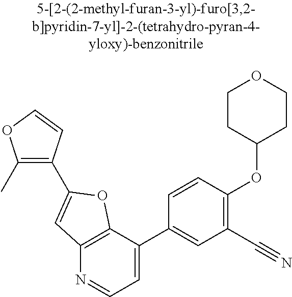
C1(C)=C(C2=CC3=C(C(C4=CC(C#N)=C(OC5CCOCC5)C=C4)=CC=N3)O2)C=CO1
